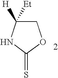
C1C([H])([Et])NC(=S)O1
